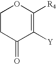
C1([Y])=C([R4])OCCC1=O
